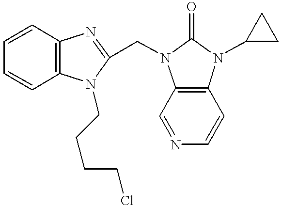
C1=CC2=C(C=C1)N(CCCCCl)C(CN1C3=C(N(C4CC4)C1=O)C=CN=C3)=N2
